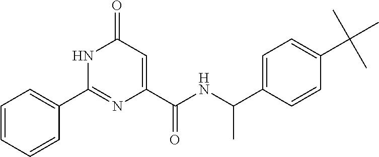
C1=CC=CC(C2=NC(C(=O)NC(C)C3=CC=C(C(C)(C)C)C=C3)=CC(=O)N2)=C1
